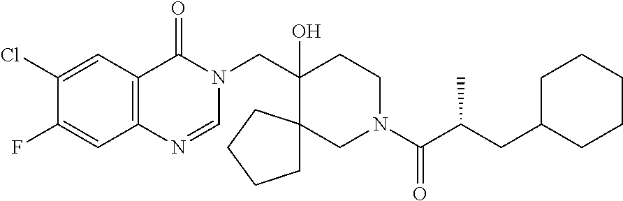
C(C1(O)CCN(C(C(CC2CCCCC2)C)=O)CC12CCCC2)N1C(=O)C2=C(N=C1)C=C(F)C(Cl)=C2
